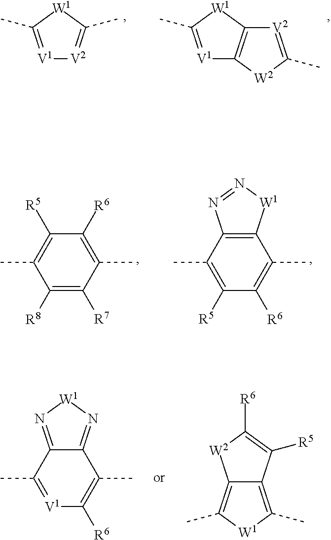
[V1]1=C(C)[W1]C2=C1[W2]C(C)=[V2]2.[V1]1=C(C)[W1]C(C)=[V2]1.C1([R5])=C(C)C([R8])=C([R7])C(C)=C1[R6].C12=C(C(C)=C([R6])C([R5])=C1C)[W1]N=N2.C12=N[W1]N=C1C(C)=C([R6])[V1]=C2C.C12=C(C)[W1]C(C)=C1C([R5])=C([R6])[W2]2
